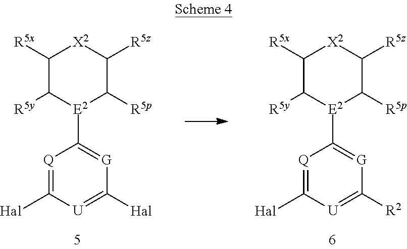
[Q]1=C([Hal])[U]=C([Hal])[G]=C1[E2]1C([R5p])C([R5z])[X2]C([R5x])C1[R5y].[Q]1=C([Hal])[U]=C([R2])[G]=C1[E2]1C([R5p])C([R5z])[X2]C([R5x])C1[R5y]
